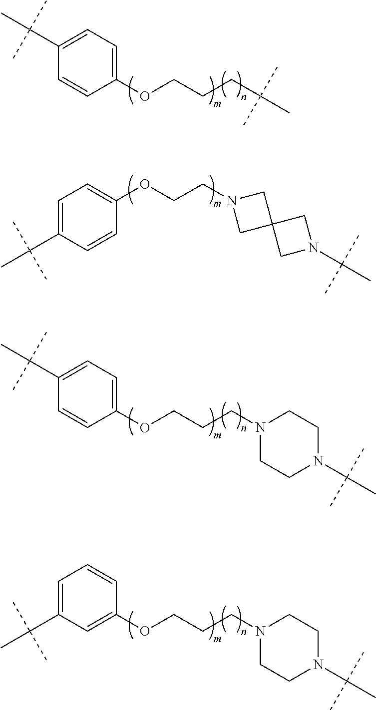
C1(C(C)(C)C)=CC=C(OCCCC(C)(C)C)C=C1.C1=C(C(C)(C)C)C=C(OCCCN2CCN(C(C)(C)C)CC2)C=C1.C1=C(C(C)(C)C)C=CC(OCCN2CC3(C2)CN(C(C)(C)C)C3)=C1.C1=CC(OCCCN2CCN(C(C)(C)C)CC2)=CC=C1C(C)(C)C
